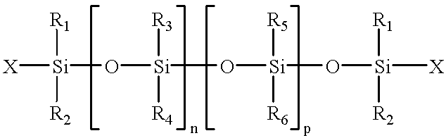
[X][Si](O[Si](O[Si]([R5])([R6])O[Si]([R1])([R2])[X])([R3])[R4])([R1])[R2]
